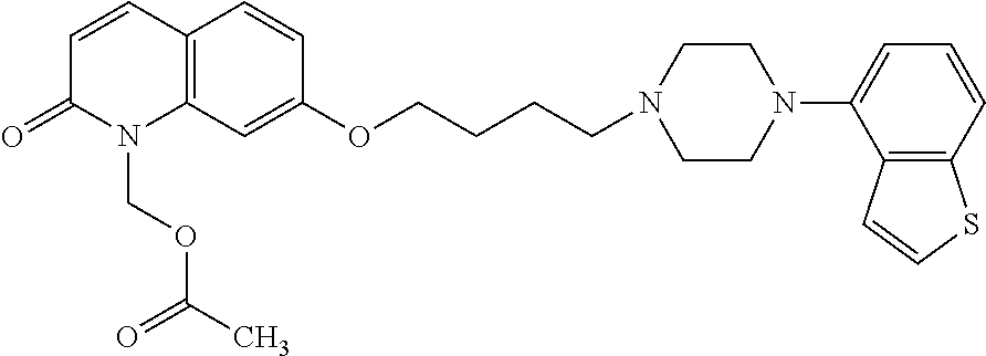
N1(CCCCOC2=CC3=C(C=C2)C=CC(=O)N3COC(=O)C)CCN(C2=CC=CC3=C2C=CS3)CC1
